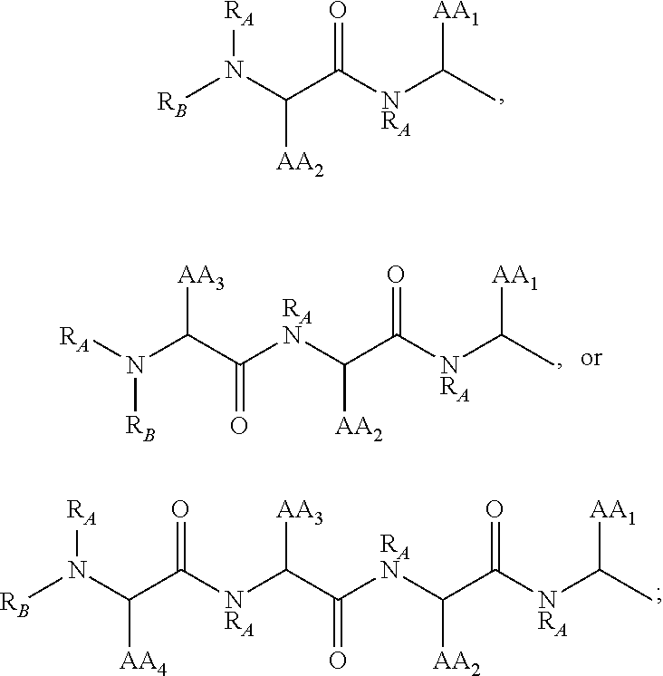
[RA]N([RB])C([AA2])C(=O)[NRA]C([AA1])C.[RAN](C(=O)C([AA3])N([RB])[RA])C([AA2])C(=O)[NRA]C([AA1])C.[RAN](C(=O)C([AA3])[NRA]C(=O)C([AA4])N([RA])[RB])C([AA2])C(=O)[NRA]C([AA1])C
